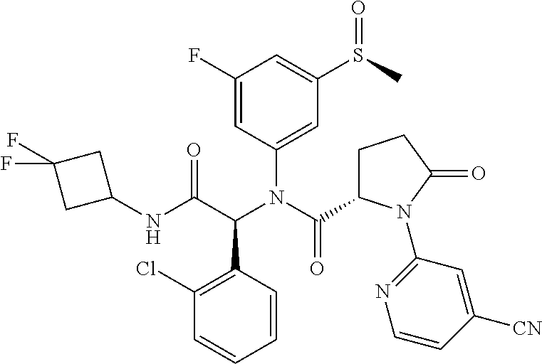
C1(Cl)=C(C(C(NC2CC(F)(F)C2)=O)N(C(C2CCC(=O)N2C2=NC=CC([CN])=C2)=O)C2=CC(S(C)=O)=CC(F)=C2)C=CC=C1
